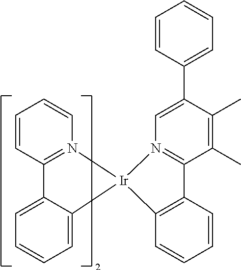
C1=CC=CN2=C1C1=CC=CC=C1[Ir]21N2=C(C(C)=C(C)C(C3=CC=CC=C3)=C2)C2=C1C=CC=C2
